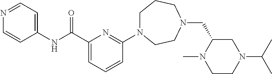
C(C1=CC=CC(N2CCCN(CC3N(C)CCN(C(C)C)C3)CC2)=N1)(NC1=CC=NC=C1)=O
